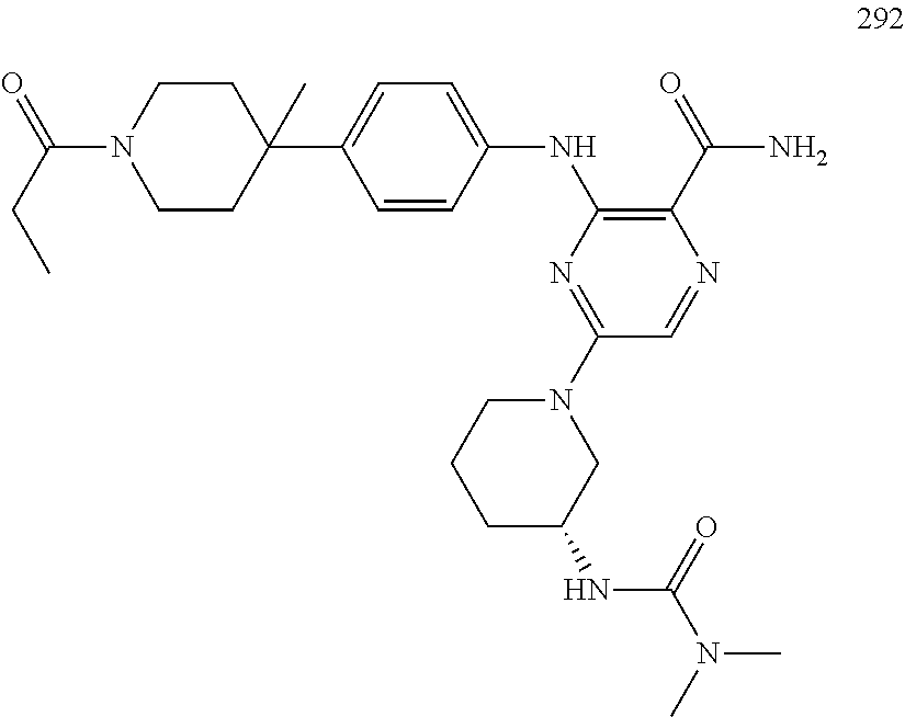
C1(NC2=C(C(=O)N)N=CC(N3CCCC(NC(N(C)C)=O)C3)=N2)=CC=C(C2(C)CCN(C(=O)CC)CC2)C=C1
